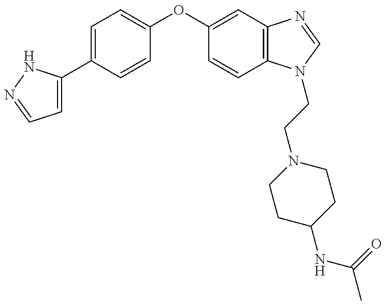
C1=C(C2=CC=C(OC3=CC4=C(C=C3)N(CCN3CCC(NC(C)=O)CC3)C=N4)C=C2)NN=C1
